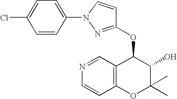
N1=CC2=C(C=C1)OC(C)(C)C(O)C2OC1=NN(C2=CC=C(Cl)C=C2)C=C1
